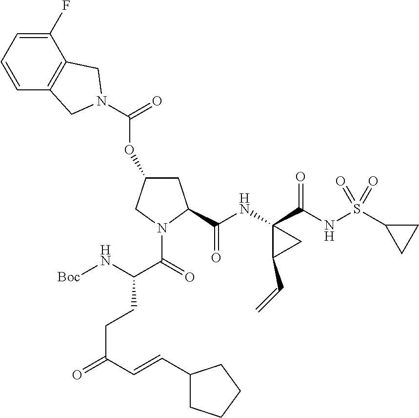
O(C1CC(C(NC2(C(NS(C3CC3)(=O)=O)=O)C(C=C)C2)=O)N(C(=O)C(CCC(=O)C=CC2CCCC2)N[Boc])C1)C(=O)N1CC2=C(C(F)=CC=C2)C1
